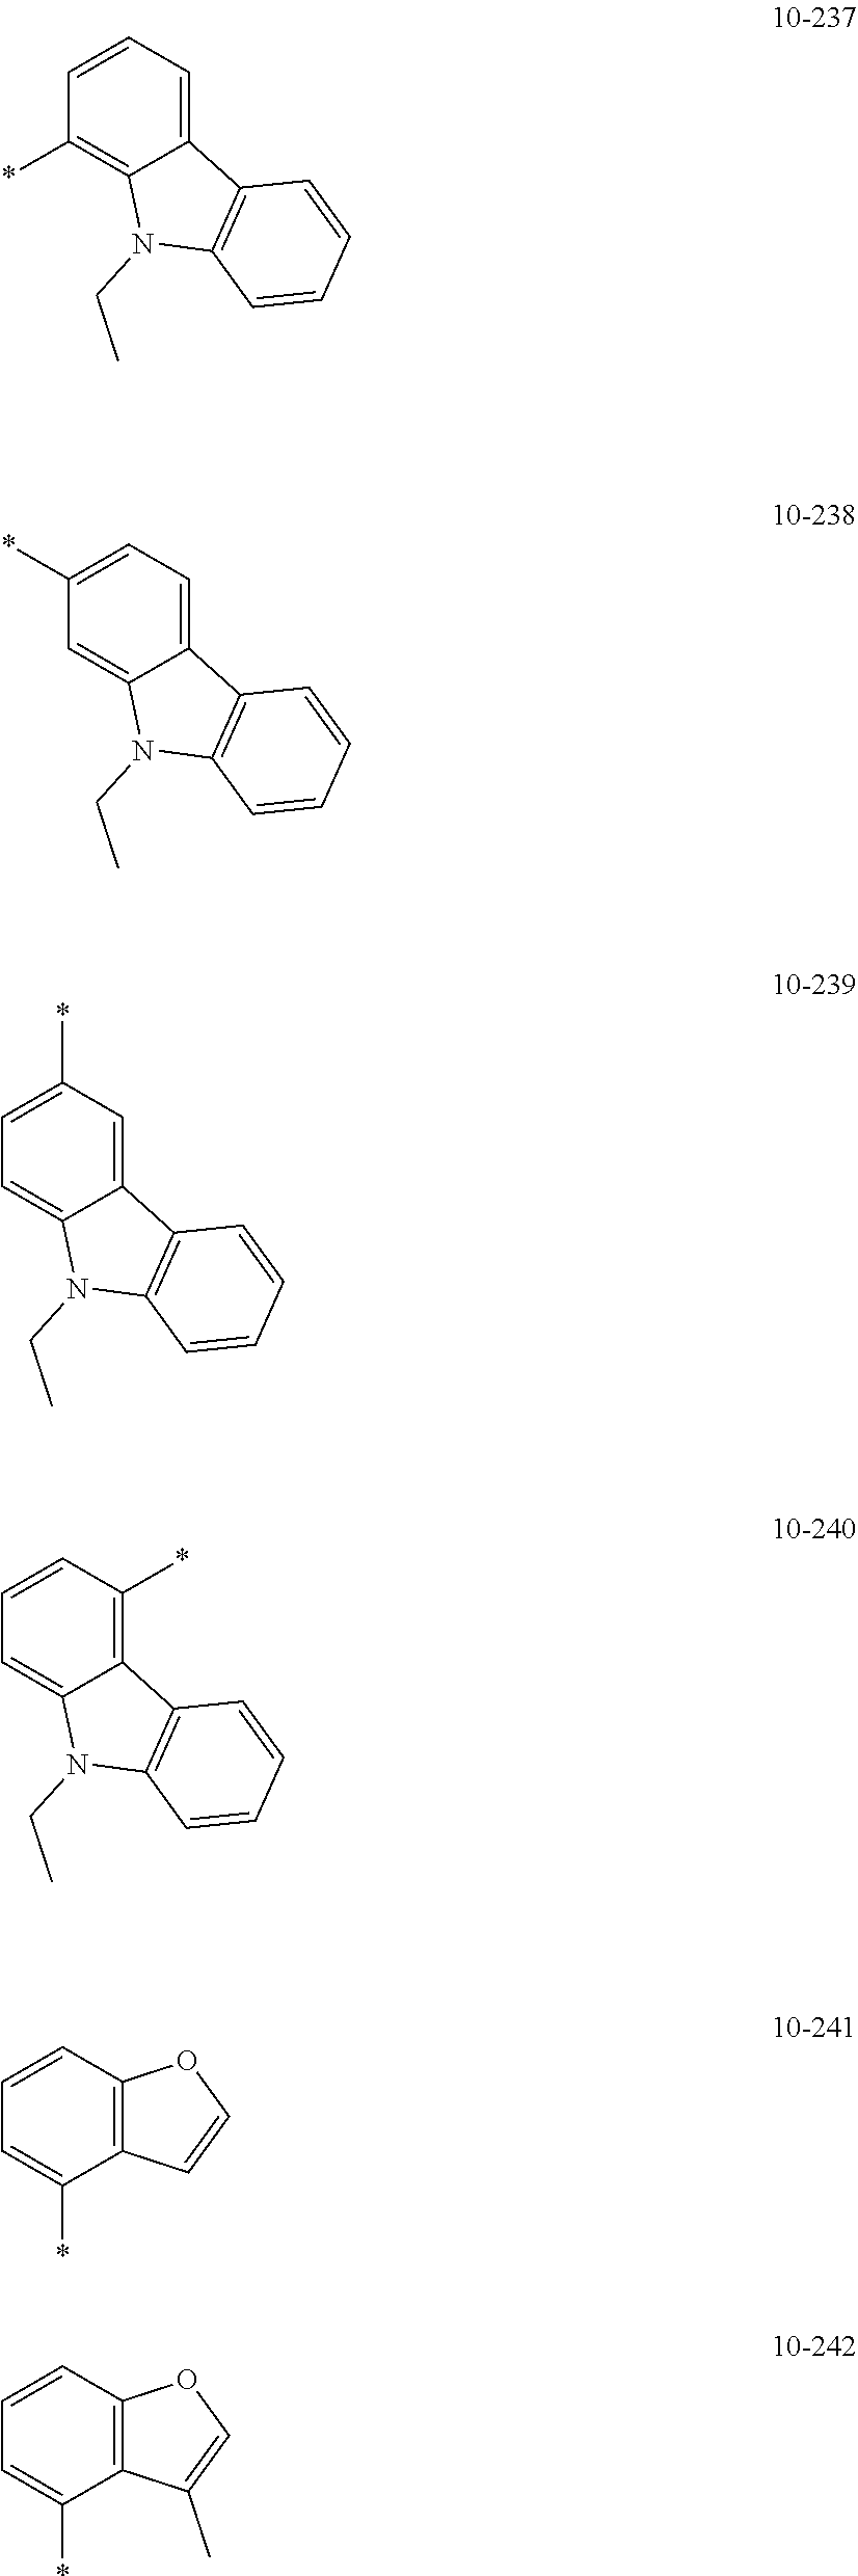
C12=CC=CC(*)=C1N(CC)C1=C2C=CC=C1.C12=CC=C(*)C=C1N(CC)C1=C2C=CC=C1.C12=CC(*)=CC=C1N(CC)C1=C2C=CC=C1.C12=C(*)C=CC=C1N(CC)C1=C2C=CC=C1.C12=C(C=CC=C1*)OC=C2.C12=C(C=CC=C1*)OC=C2C
